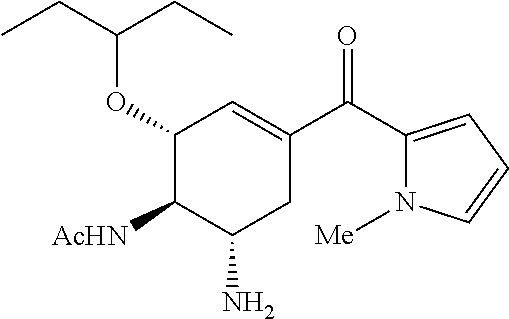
C1(C(C2=CC(OC(CC)CC)C([AcHN])C(N)C2)=O)=CC=CN1[Me]
